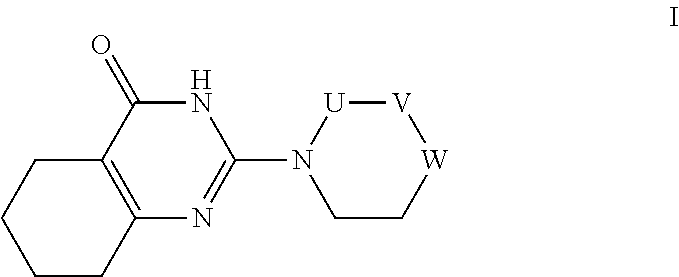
C12=C(CCCC1)N=C(N1[U][V][W]CC1)NC2=O
